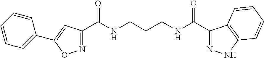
N1=C(C(NCCCNC(=O)C2=NNC3=C2C=CC=C3)=O)C=C(C2=CC=CC=C2)O1
